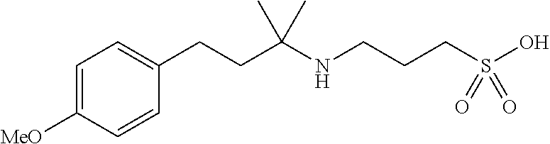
N(CCCS(O)(=O)=O)C(CCC1=CC=C([MeO])C=C1)(C)C
